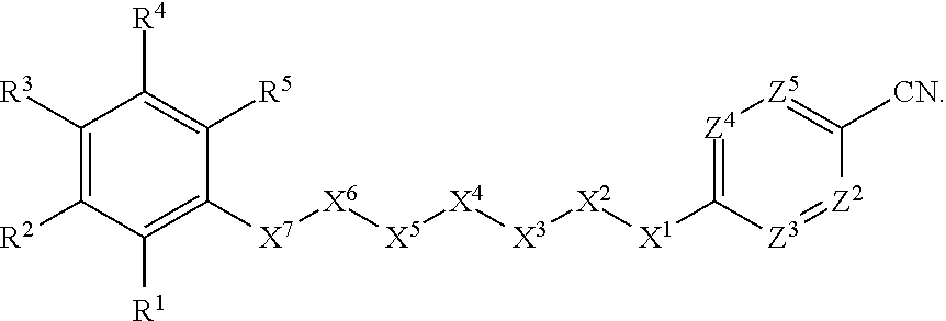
C1([R3])=C([R2])C([R1])=C([X7][X6][X5][X4][X3][X2][X1]C2=[Z4][Z5]=C([CN])[Z2]=[Z3]2)C([R5])=C1[R4]
